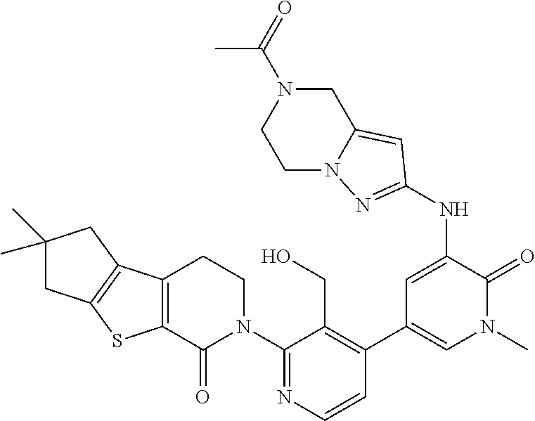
C12=C(C(=O)N(C3=NC=CC(C4=CN(C)C(=O)C(NC5=NN6C(=C5)CN(C(C)=O)CC6)=C4)=C3CO)CC1)SC1=C2CC(C)(C)C1
